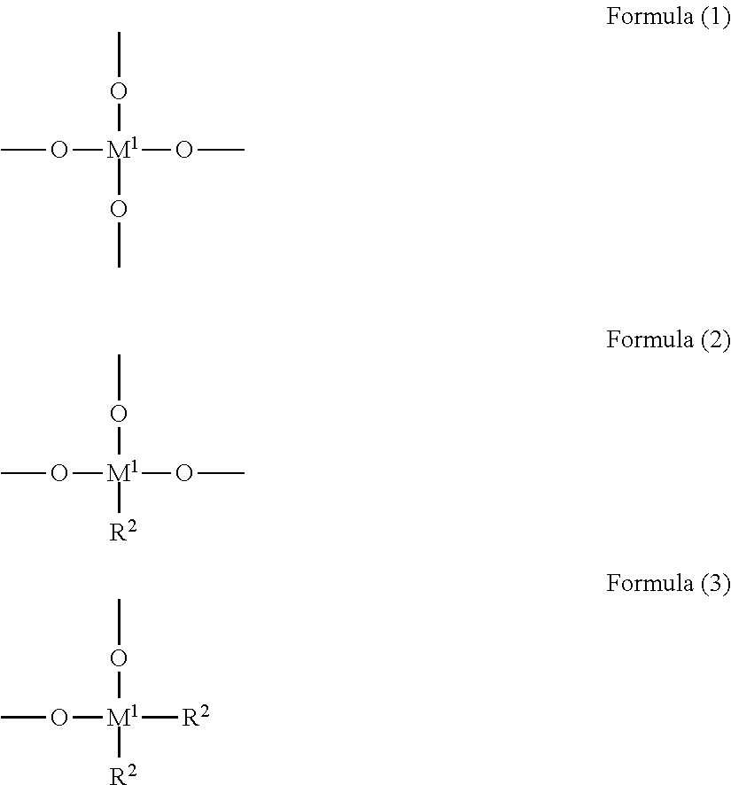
O([M1](OC)(OC)OC)C.O([M1](OC)(OC)[R2])C.O([M1](OC)([R2])[R2])C
